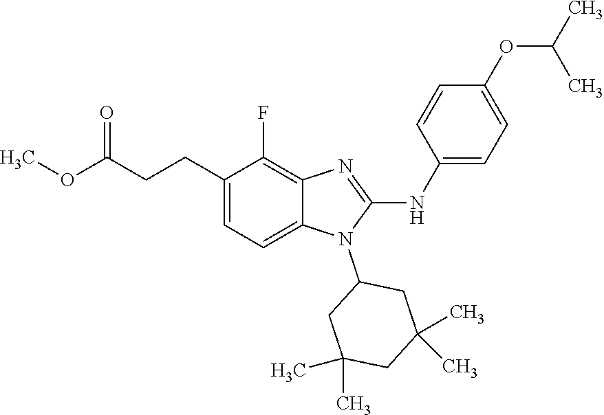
COC(CCC1=CC=C2C(=C1F)N=C(NC1=CC=C(OC(C)C)C=C1)N2C1CC(C)(C)CC(C)(C)C1)=O
